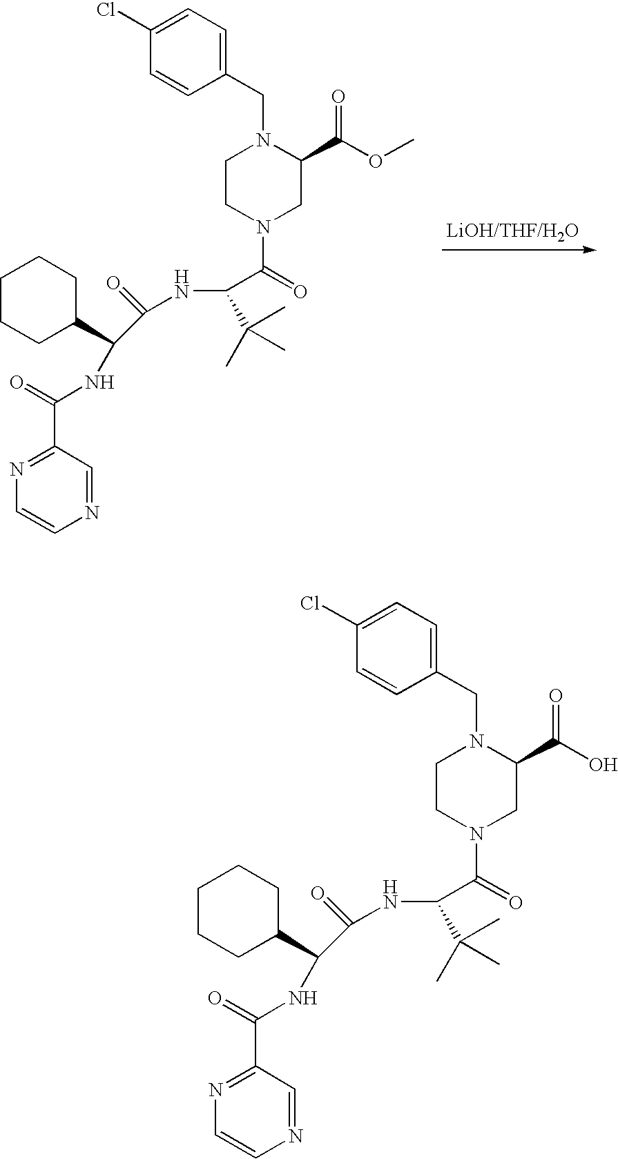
N1=C(C(=O)NC(C2CCCCC2)C(NC(C(C)(C)C)C(=O)N2CCN(CC3=CC=C(Cl)C=C3)C(C(OC)=O)C2)=O)C=NC=C1.N1=C(C(=O)NC(C2CCCCC2)C(NC(C(C)(C)C)C(=O)N2CCN(CC3=CC=C(Cl)C=C3)C(C(O)=O)C2)=O)C=NC=C1
